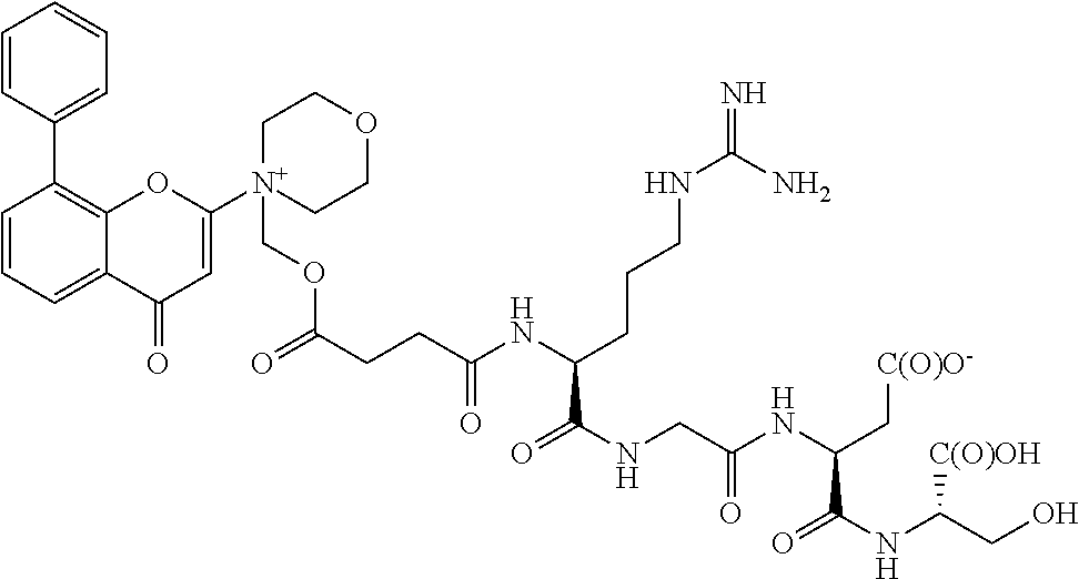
C1=CC=C2C(=C1C1=CC=CC=C1)OC([N+]1(COC(CCC(NC(CCCNC(=N)N)C(NCC(NC(C[C(O)O-])C(NC(CO)[C(O)OH])=O)=O)=O)=O)=O)CCOCC1)=CC2=O
